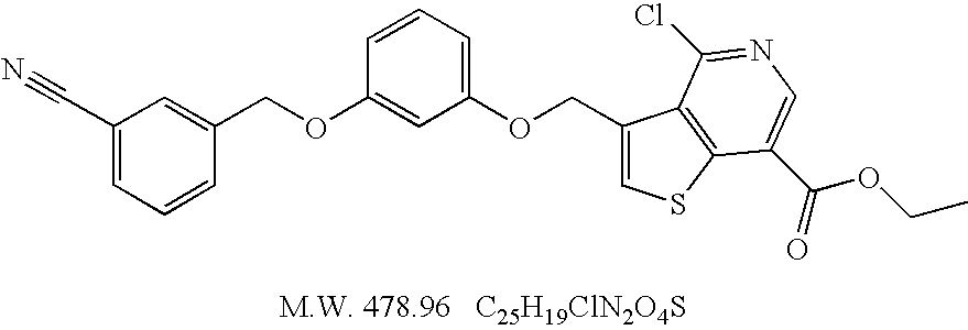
C1(COC2=CC(OCC3=CSC4=C3C(Cl)=NC=C4C(=O)OCC)=CC=C2)=CC(C#N)=CC=C1
